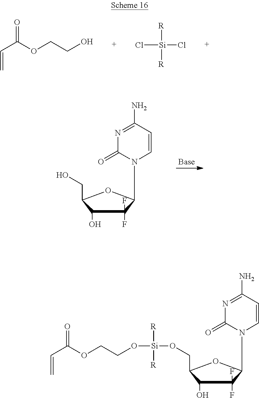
N1=C(N)C=CN(C2C(F)(F)C(O)C(CO[Si](OCCOC(=O)C=C)([R])[R])O2)C1=O.O=C(C=C)OCCO.Cl[Si]([R])([R])Cl.N1=C(N)C=CN(C2C(F)(F)C(O)C(CO)O2)C1=O
